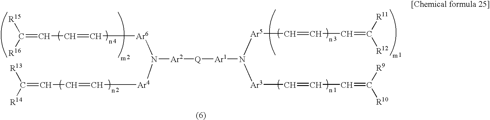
C(=CC=C[Ar6]N([Ar4]C=CC=C([R14])[R13])[Ar2][Q][Ar1]N([Ar3]C=CC=C([R10])[R9])[Ar5]C=CC=C([R12])[R11])([R15])[R16]
